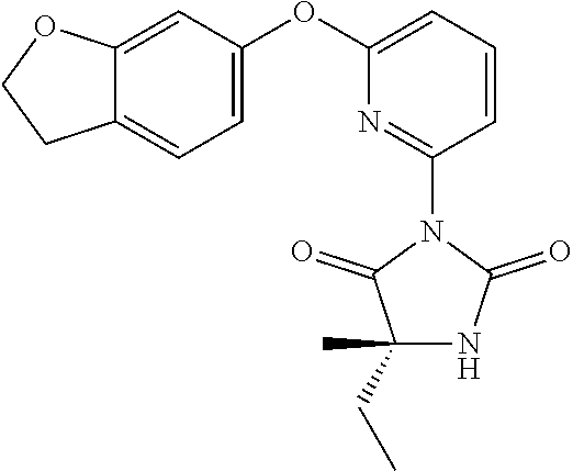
C1=CC=C(OC2=CC=C3C(=C2)OCC3)N=C1N1C(=O)C(CC)(C)NC1=O
